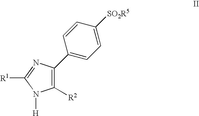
C1([R2])=C(C2=CC=C([SO2R5])C=C2)N=C([R1])N1[H]
